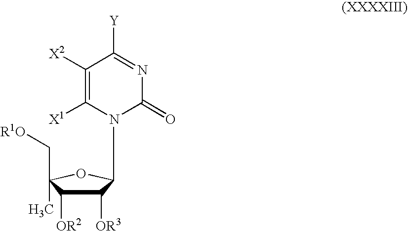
C1([OR3])C([OR2])C(C[R1O])(C)OC1N1C([X1])=C([X2])C([Y])=NC1=O
